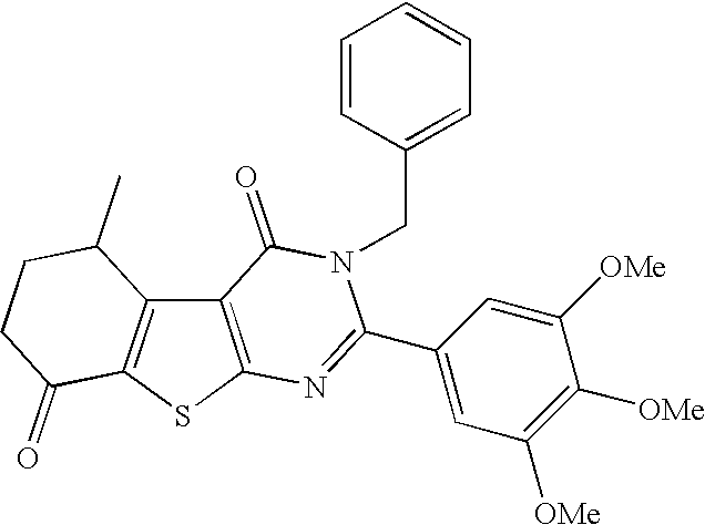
C12=C(SC3=C1C(C)CCC3=O)N=C(C1=CC([OMe])=C([OMe])C([OMe])=C1)N(CC1=CC=CC=C1)C2=O
